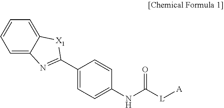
C1(C2=NC3=CC=CC=C3[X1]2)=CC=C(NC([L][A])=O)C=C1
